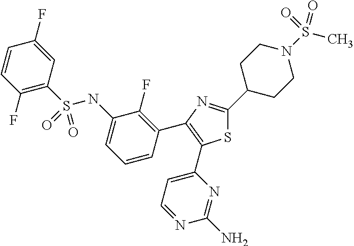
C1(F)=C(S(NC2=CC=CC(C3=C(C4=CC=NC(N)=N4)SC(C4CCN(S(C)(=O)=O)CC4)=N3)=C2F)(=O)=O)C=C(F)C=C1
